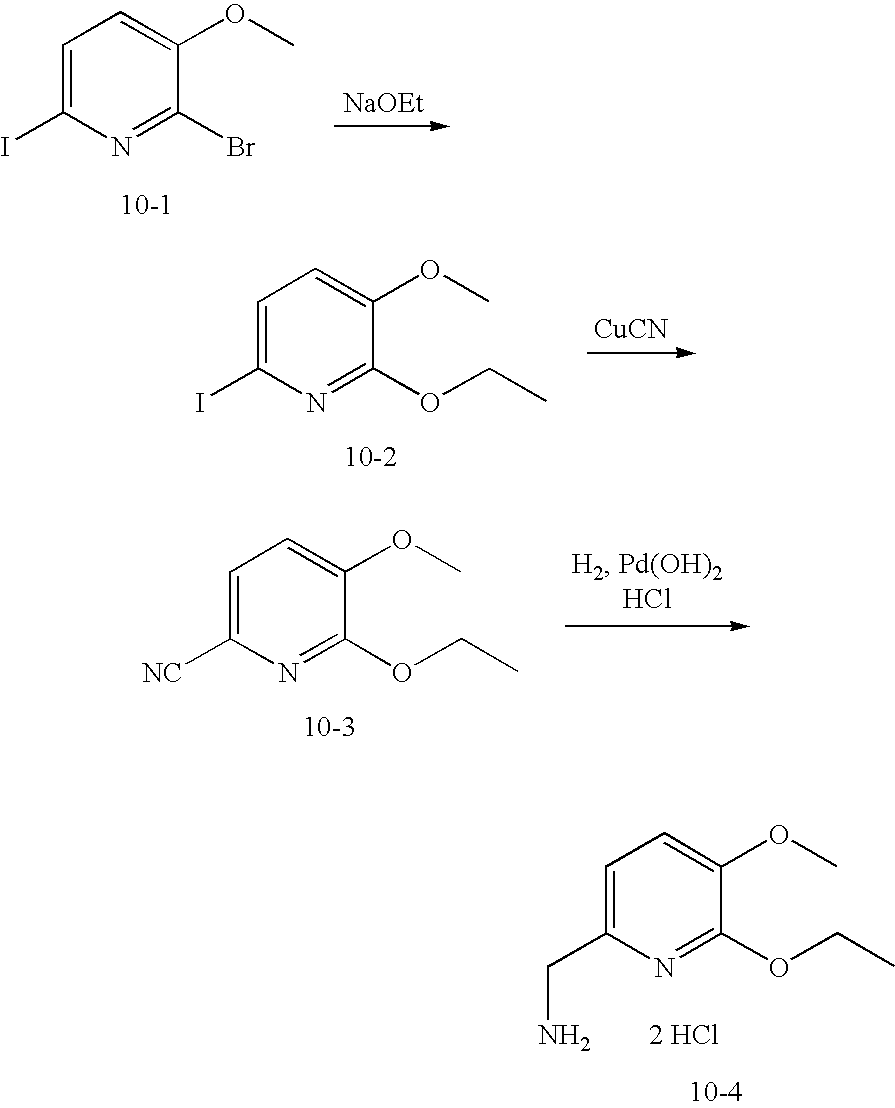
C1=C(I)N=C(Br)C(OC)=C1.[NaOEt].C1=C(I)N=C(OCC)C(OC)=C1.[CuCN].C1=C([NC])N=C(OCC)C(OC)=C1.C1=C(CN)N=C(OCC)C(OC)=C1.[2 HCl]
